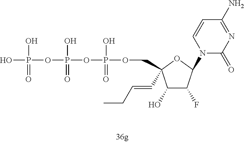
OP(O)(=O)OP(O)(=O)OP(O)(=O)OCC1(C=CCC)C(O)C(F)C(N2C(=O)N=C(N)C=C2)O1
